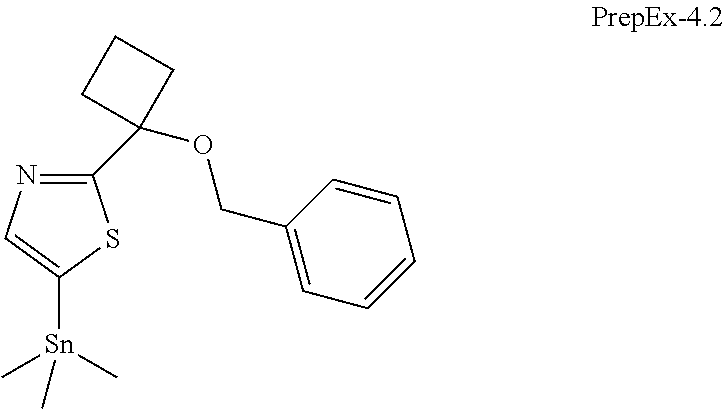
C1(C2(OCC3=CC=CC=C3)CCC2)=NC=C([Sn](C)(C)C)S1
